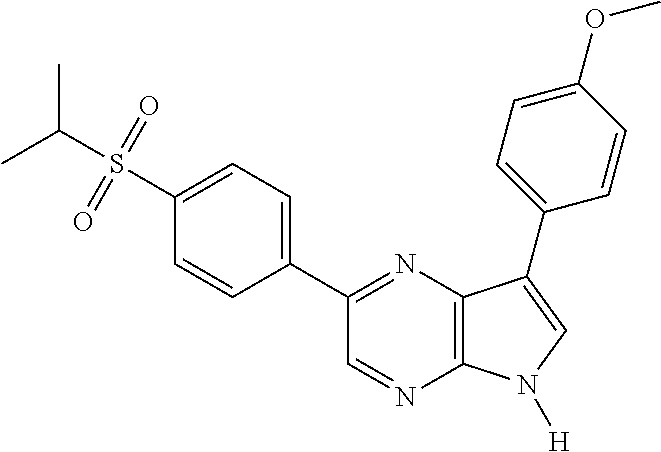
CC(S(=O)(=O)C1=CC=C(C2=NC3=C(N=C2)N([H])C=C3C2=CC=C(OC)C=C2)C=C1)C
